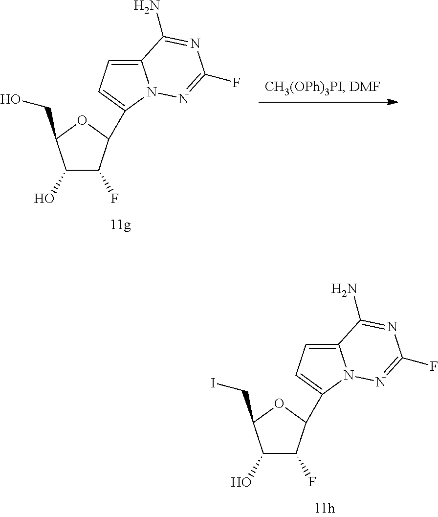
C1(O)C(F)C(C2=CC=C3N2N=C(F)N=C3N)OC1CI.C1(O)C(F)C(C2=CC=C3N2N=C(F)N=C3N)OC1CO
